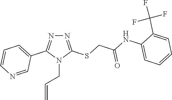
N1=C(SCC(NC2=CC=CC=C2C(F)(F)F)=O)N(CC=C)C(C2=CC=CN=C2)=N1
